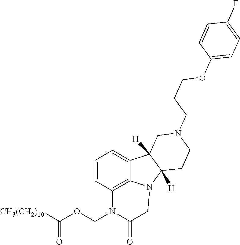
C1=CC2=C3C(=C1)C1([H])C([H])(N3CC(=O)N2COC([CH3(CH2)10])=O)CCN(CCCOC2=CC=C(F)C=C2)C1
